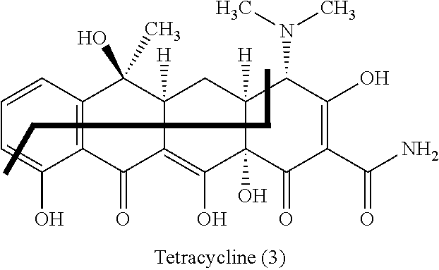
C12=C(C=CC=C1O)C(O)(C)C1([H])C(=C(O)C3(O)C([H])(C1)C(N(C)C)C(O)=C(C(=O)N)C3=O)C2=O
